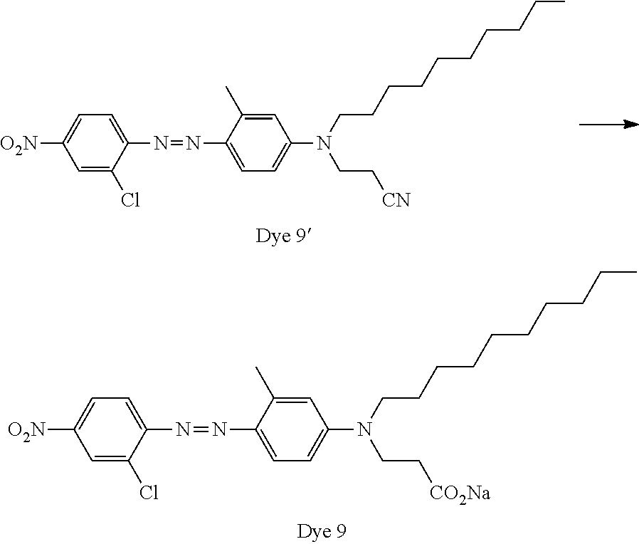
C1=C([O2N])C=C(Cl)C(N=NC2=CC=C(N(CCCCCCCCCC)CC[CO2Na])C=C2C)=C1.C1=C([O2N])C=C(Cl)C(N=NC2=CC=C(N(CCCCCCCCCC)CC[CN])C=C2C)=C1
